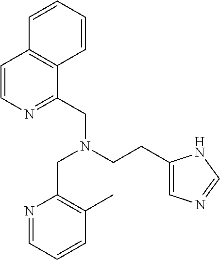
C(CC1=CN=CN1)N(CC1=NC=CC2=C1C=CC=C2)CC1=C(C)C=CC=N1
